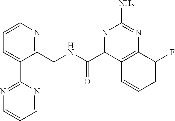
C1=CN=C(CNC(C2=NC(N)=NC3=C2C=CC=C3F)=O)C(C2=NC=CC=N2)=C1
